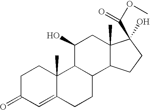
C12(C)C(C3C(C(O)C1)C1(C)C(=CC(=O)CC1)CC3)CCC2(C(OC)=O)O
